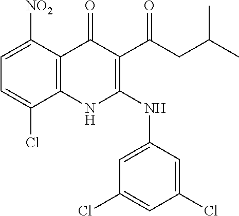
C1=C([NO2])C2=C(C(Cl)=C1)NC(NC1=CC(Cl)=CC(Cl)=C1)=C(C(CC(C)C)=O)C2=O
